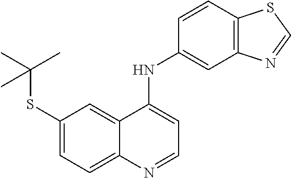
C1(SC(C)(C)C)=CC=C2C(=C1)C(NC1=CC3=C(C=C1)SC=N3)=CC=N2
